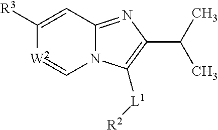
N12C(=NC(C(C)C)=C1[L1][R2])C=C([R3])[W2]=C2
